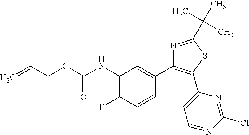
N1=C(C(C)(C)C)SC(C2=CC=NC(Cl)=N2)=C1C1=CC(NC(OCC=C)=O)=C(F)C=C1
